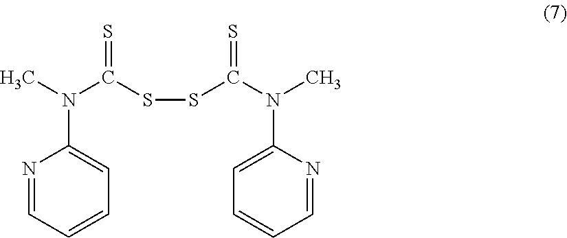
N1=CC=CC=C1N(C)C(SSC(N(C1=CC=CC=N1)C)=S)=S
